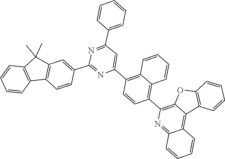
C12=C(C3=CC(C4=CC=CC=C4)=NC(C4=CC5=C(C6=C(C5(C)C)C=CC=C6)C=C4)=N3)C=CC(C3=C4OC5=C(C4=C4C=CC=CC4=N3)C=CC=C5)=C1C=CC=C2
